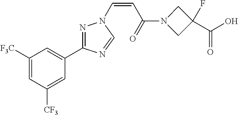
C1([F3C])=CC([CF3])=CC(C2=NN(C=CC(=O)N3CC(C(O)=O)(F)C3)C=N2)=C1
